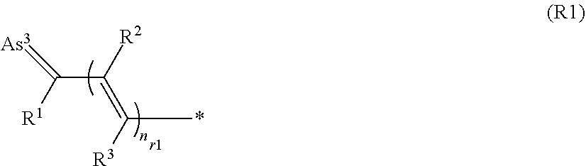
C(C([R2])=C([R3])*)([R1])=[As3]
